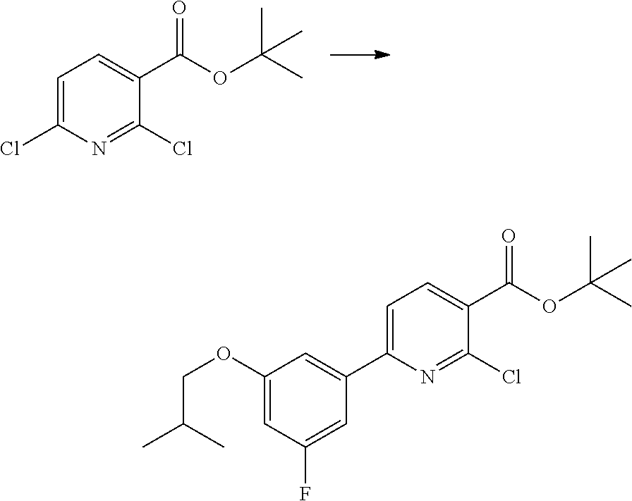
C1(C(=O)OC(C)(C)C)=CC=C(Cl)N=C1Cl.CC(C)COC1=CC(F)=CC(C2=CC=C(C(=O)OC(C)(C)C)C(Cl)=N2)=C1
